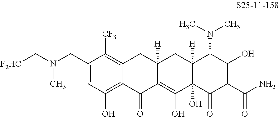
C1(CN(C[F2HC])C)=CC(O)=C2C(=C1[CF3])CC1([H])C(=C(O)C3(O)C([H])(C1)C(N(C)C)C(O)=C(C(N)=O)C3=O)C2=O
